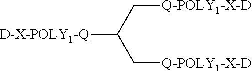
[D-X-POLY1-Q]C(C[Q-POLY1-X-D])C[Q-POLY1-X-D]
